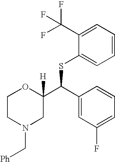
C1(C(F)(F)F)=CC=CC=C1SC(C1=CC(F)=CC=C1)C1([H])OCCN(C[Ph])C1
